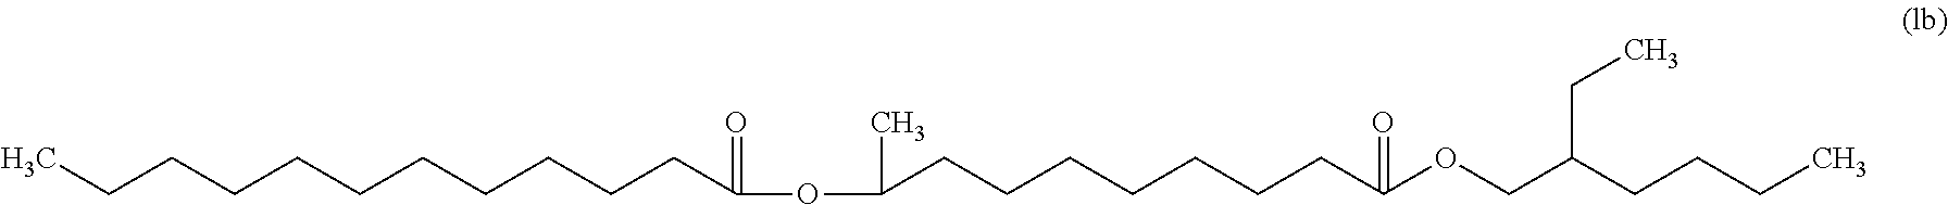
CCCCCCCCCCCC(OC(C)CCCCCCCC(OCC(CCCC)CC)=O)=O
